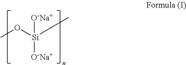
CO[Si](C)([O-Na+])[O-Na+]
